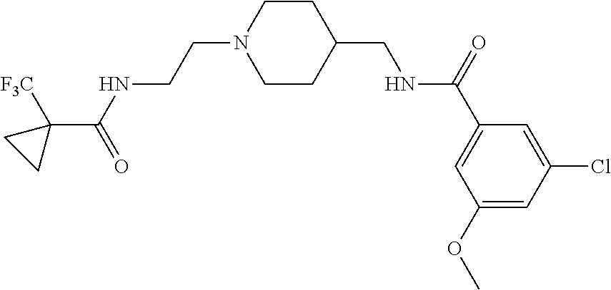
C(N1CCC(CNC(C2=CC(OC)=CC(Cl)=C2)=O)CC1)CNC(C1([F3C])CC1)=O
